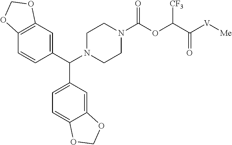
C12=C(C=C(C(N3CCN(C(OC(C([V][Me])=O)[CF3])=O)CC3)C3=CC=C4C(=C3)OCO4)C=C1)OCO2
